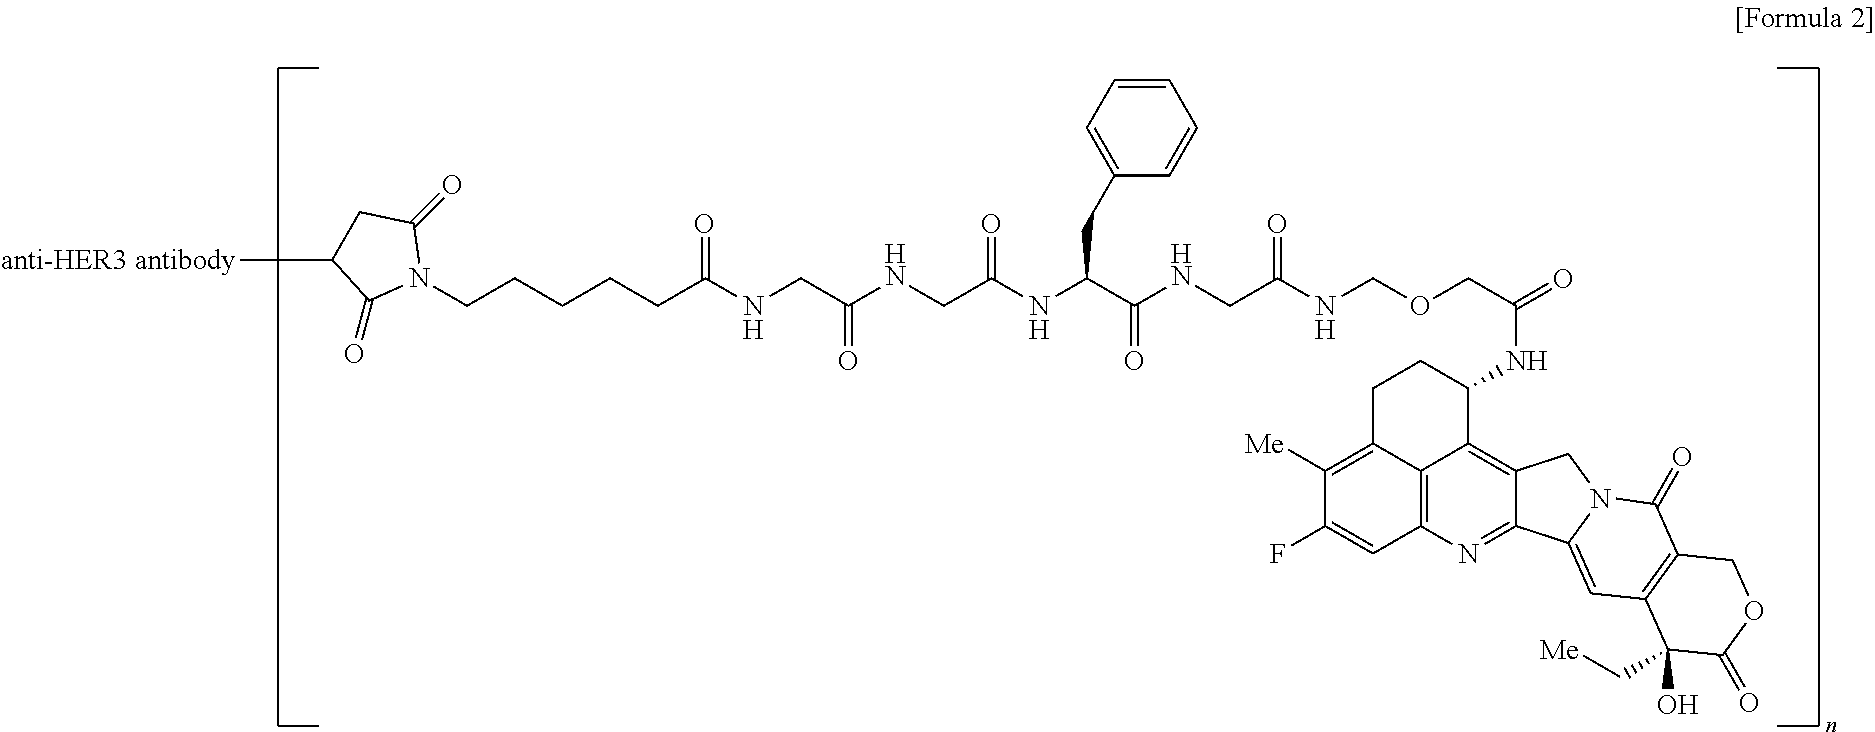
C12=C3N=C4C(=C1C(NC(=O)COCNC(CNC(C(NC(CNC(CNC(CCCCCN1C(=O)CC([anti-HER3 antibody])C1=O)=O)=O)=O)CC1=CC=CC=C1)=O)=O)CCC2=C([Me])C(F)=C3)CN1C4=CC2=C(C1=O)COC(=O)C2(O)C[Me]
